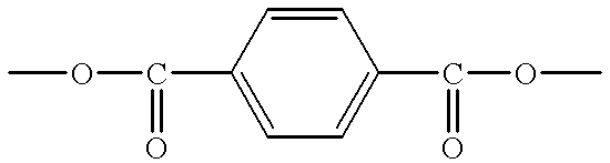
COC(C1=CC=C(C(OC)=O)C=C1)=O
